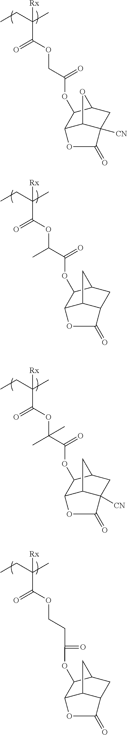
CCC(C)([Rx])C(OCC(OC1C2C3C([CN])(CC1O3)C(=O)O2)=O)=O.CCC(C)([Rx])C(OC(C(OC1C2C3C(CC1C3)C(=O)O2)=O)C)=O.CCC(C)([Rx])C(OC(C(OC1C2C3C([CN])(CC1C3)C(=O)O2)=O)(C)C)=O.CCC(C)([Rx])C(OCCC(OC1C2C3C(CC1C3)C(=O)O2)=O)=O
